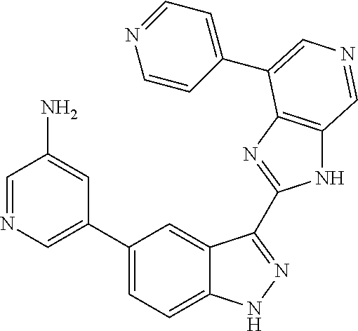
C1(C2=CN=CC(N)=C2)=CC=C2C(=C1)C(C1=NC3=C(N1)C=NC=C3C1=CC=NC=C1)=NN2
